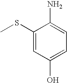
C1(O)=CC=C(N)C(SC)=C1
